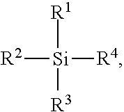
[R1][Si]([R3])([R4])[R2]
